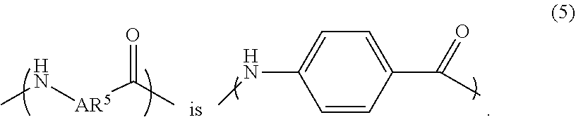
CN[AR5]C(C)=O.C1=CC(C(C)=O)=CC=C1NC
